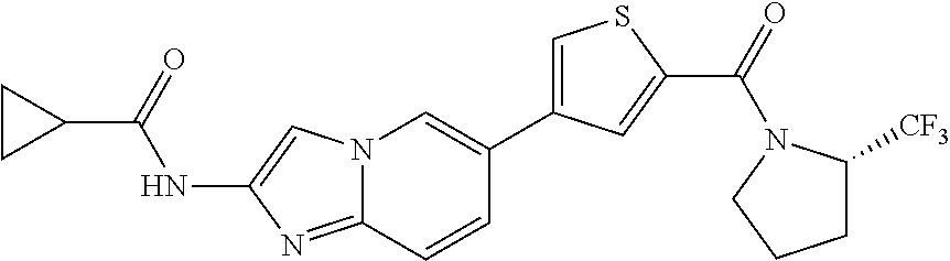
N12C(=NC(NC(C3CC3)=O)=C1)C=CC(C1=CSC(C(=O)N3C([CF3])CCC3)=C1)=C2
